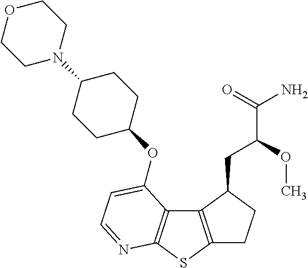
C1C2=C(C(CC(OC)C(=O)N)C1)C1=C(S2)N=CC=C1OC1CCC(N2CCOCC2)CC1
